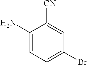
C1(N)=CC=C(Br)C=C1[CN]
